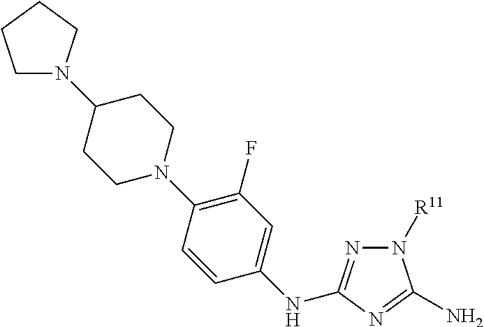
N1([R11])N=C(NC2=CC(F)=C(N3CCC(N4CCCC4)CC3)C=C2)N=C1N
